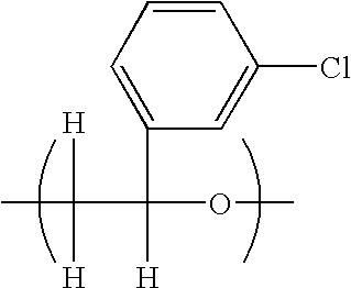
CC([H])(C([H])(OC)C1=CC=CC(Cl)=C1)[H]
